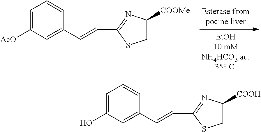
C1(C=CC2=NC([COOMe])CS2)=CC([AcO])=CC=C1.C1C([COOH])N=C(C=CC2=CC(O)=CC=C2)S1
